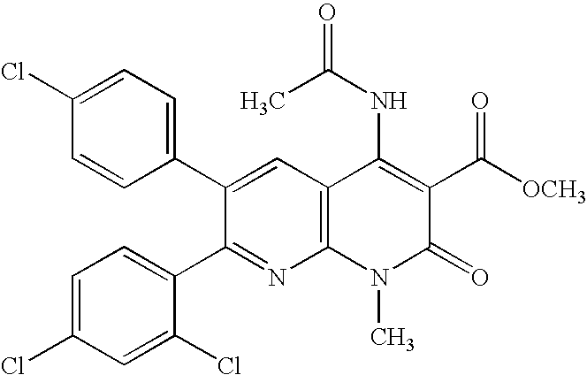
C1(Cl)=CC=C(C2=CC3=C(N=C2C2=CC=C(Cl)C=C2Cl)N(C)C(=O)C(C([OCH3])=O)=C3NC(C)=O)C=C1
